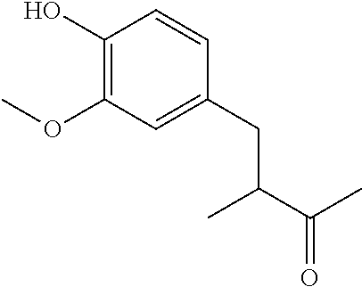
C1(O)=C(OC)C=C(CC(C(=O)C)C)C=C1
